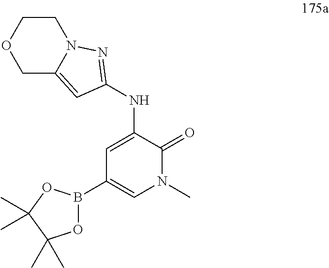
C1=C(NC2=NN3CCOCC3=C2)C(=O)N(C)C=C1B1OC(C)(C)C(C)(C)O1
